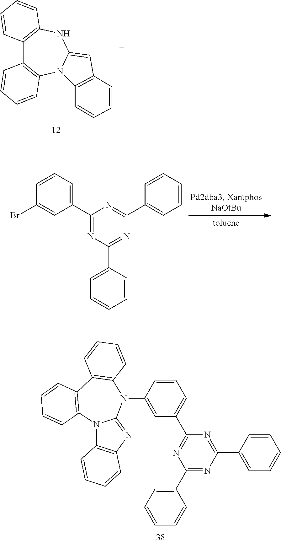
N12C3=C(N=C1N(C1=CC(C4=NC(C5=CC=CC=C5)=NC(C5=CC=CC=C5)=N4)=CC=C1)C1=C(C4=C2C=CC=C4)C=CC=C1)C=CC=C3.C12=C(NC3=CC4=C(N3C3=C1C=CC=C3)C=CC=C4)C=CC=C2.C1(C2=CC=CC(Br)=C2)=NC(C2=CC=CC=C2)=NC(C2=CC=CC=C2)=N1
